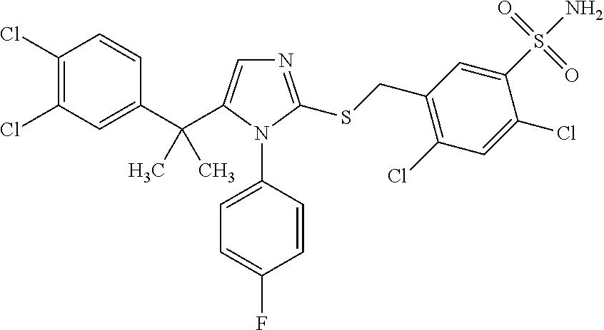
C1(Cl)=C(Cl)C=C(C(C2=CN=C(SCC3=C(Cl)C=C(Cl)C(S(N)(=O)=O)=C3)N2C2=CC=C(F)C=C2)(C)C)C=C1
